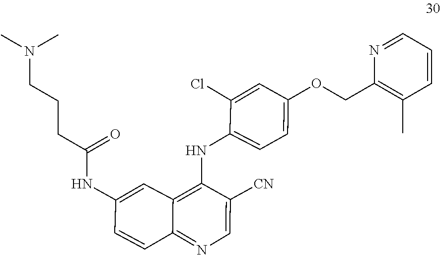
N(C1=CC2=C(NC3=CC=C(OCC4=C(C)C=CC=N4)C=C3Cl)C([CN])=CN=C2C=C1)C(CCCN(C)C)=O
